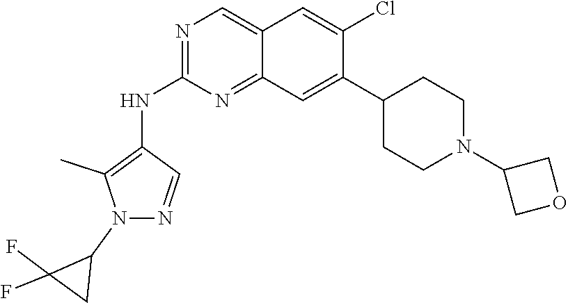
C12=CN=C(NC3=C(C)N(C4C(F)(F)C4)N=C3)N=C1C=C(C1CCN(C3COC3)CC1)C(Cl)=C2
